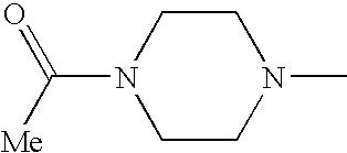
N1(C([Me])=O)CCN(C)CC1
